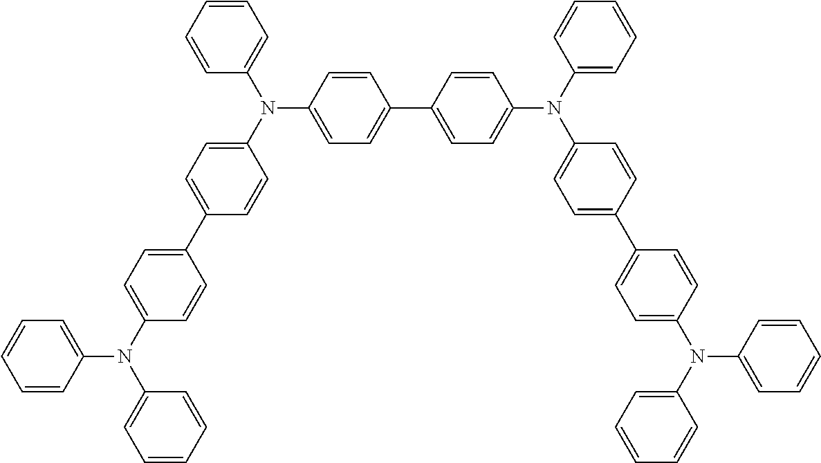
C1=CC(N(C2=CC=CC=C2)C2=CC=C(C3=CC=C(N(C4=CC=C(C5=CC=C(N(C6=CC=C(C7=CC=C(N(C8=CC=CC=C8)C8=CC=CC=C8)C=C7)C=C6)C6=CC=CC=C6)C=C5)C=C4)C4=CC=CC=C4)C=C3)C=C2)=CC=C1
